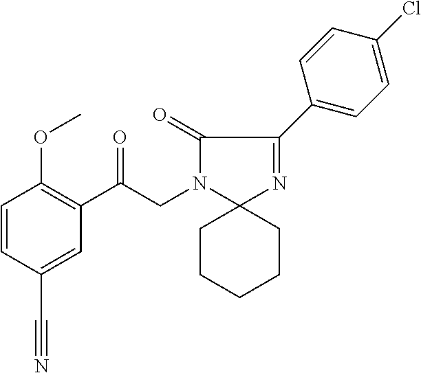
C1CCCCC12N=C(C1=CC=C(Cl)C=C1)C(=O)N2CC(C1=C(OC)C=CC(C#N)=C1)=O
